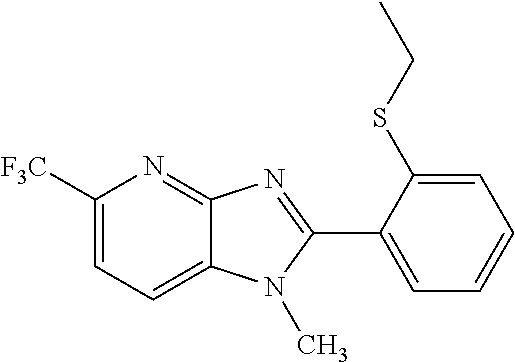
C1([F3C])=CC=C2C(=N1)N=C(C1=CC=CC=C1SCC)N2C
